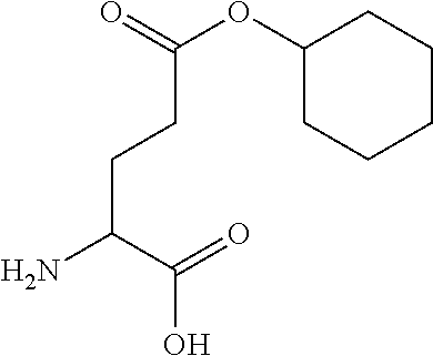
C(CC(N)C(=O)O)C(OC1CCCCC1)=O
